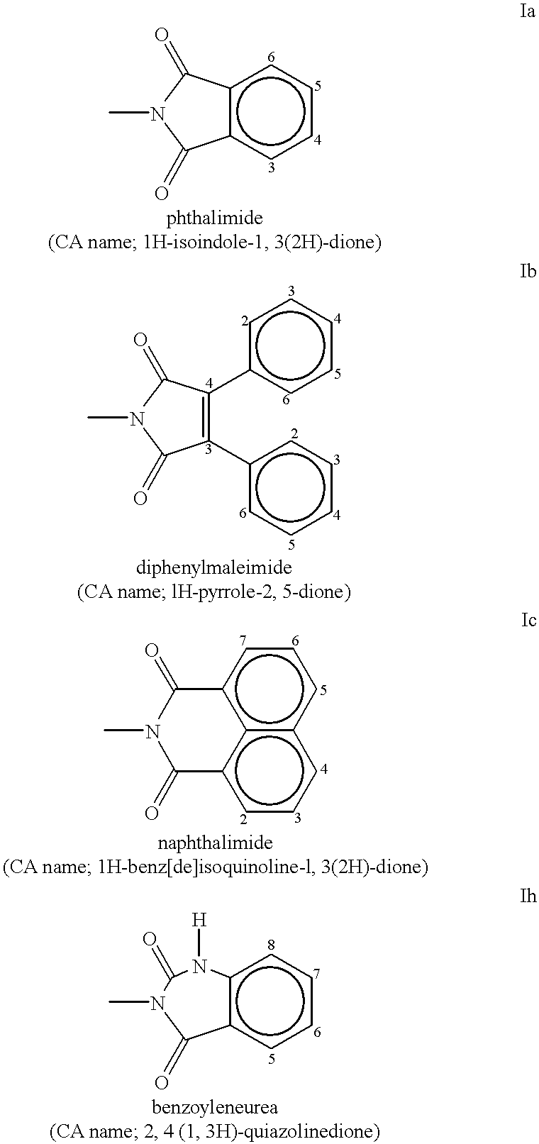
c12c(cccc1)C(=O)N(C)C2=O.C1(c2ccccc2)=C(c2ccccc2)C(=O)N(C)C1=O.C1(=O)c2c3c(cccc3ccc2)C(=O)N1C.c12c(cccc1)C(=O)N(C)C(=O)N2[H]
